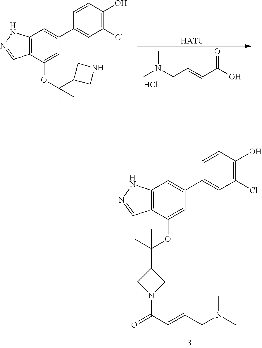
C12=C(C(OC(C3CN(C(C=CCN(C)C)=O)C3)(C)C)=CC(C3=CC(Cl)=C(O)C=C3)=C1)C=NN2.C12=C(C(OC(C)(C3CNC3)C)=CC(C3=CC(Cl)=C(O)C=C3)=C1)C=NN2.CN(CC=CC(O)=O)C.Cl.[HATU]
